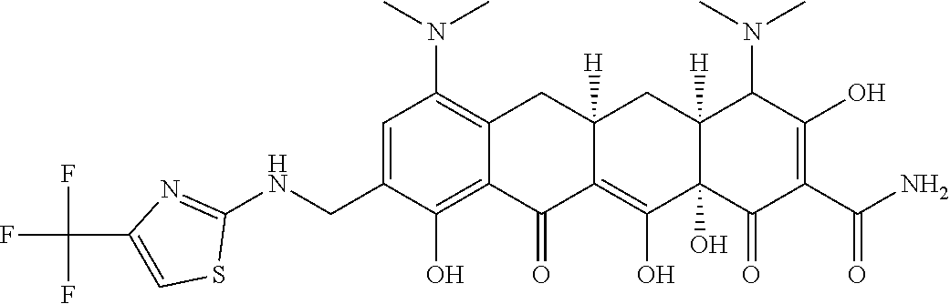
C1=C(CNC2=NC(C(F)(F)F)=CS2)C(O)=C2C(=C1N(C)C)CC1([H])C(=C(O)C3(O)C([H])(C1)C(N(C)C)C(O)=C(C(N)=O)C3=O)C2=O
